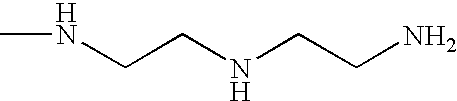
C(CNCCN)NC
